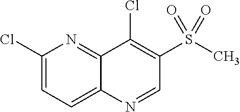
C1(Cl)=CC=C2C(=N1)C(Cl)=C(S(C)(=O)=O)C=N2
